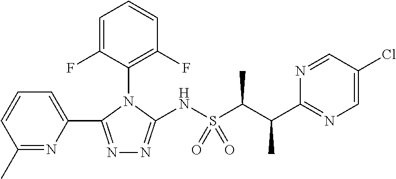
C1=C(F)C(N2C(NS(C(C(C3=NC=C(Cl)C=N3)C)C)(=O)=O)=NN=C2C2=CC=CC(C)=N2)=C(F)C=C1
